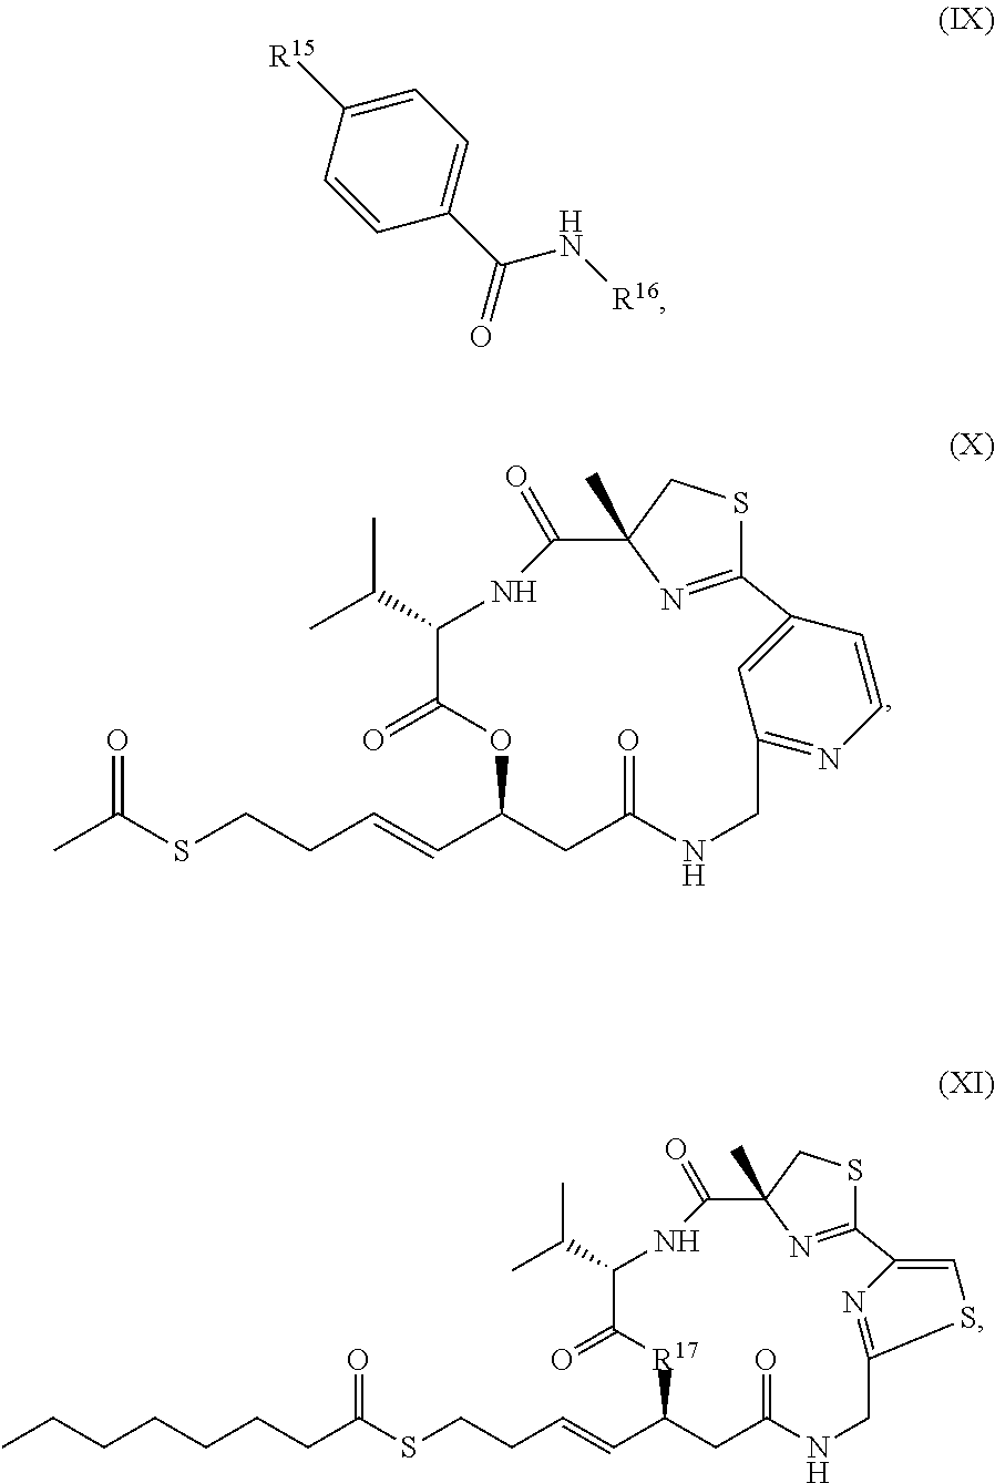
CC(SCCC=CC1CC(=O)NCC2=NC=CC(=C2)C2=NC(C)(C(=O)NC(C(C)C)C(=O)O1)CS2)=O.C1(C(=O)N[R16])=CC=C([R15])C=C1.C(C(SCCC=CC1CC(=O)NCC2=NC(=CS2)C2=NC(C)(C(=O)NC(C(C)C)C(=O)[R17]1)CS2)=O)CCCCCC
